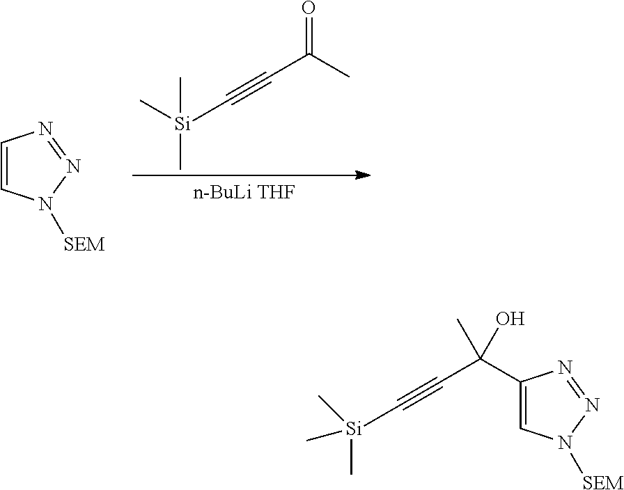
C1=CN([SEM])N=N1.C(C(C)=O)#C[Si](C)(C)C.C1(C(C#C[Si](C)(C)C)(O)C)=CN([SEM])N=N1
